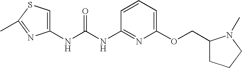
C1=CC=C(OCC2CCCN2C)N=C1NC(NC1=CSC(C)=N1)=O
